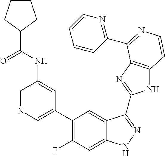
C1=C(C2=C(F)C=C3C(=C2)C(C2=NC4=C(N2)C=CN=C4C2=NC=CC=C2)=NN3)C=C(NC(C2CCCC2)=O)C=N1
